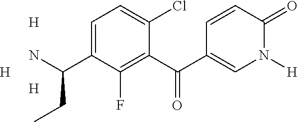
C1(C(C2=CN([H])C(=O)C=C2)=O)=C(F)C(C(N)CC)=CC=C1Cl.[H].[H].[H]
